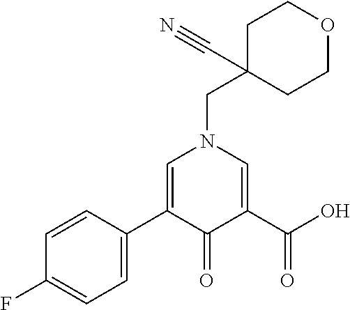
C1=C(C2=CN(CC3(C#N)CCOCC3)C=C(C(O)=O)C2=O)C=CC(F)=C1
